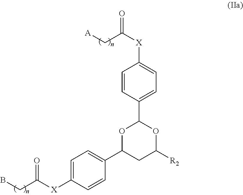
C1=CC(C2OC([R2])CC(C3=CC=C([X]C(CB)=O)C=C3)O2)=CC=C1[X]C(=O)C[A]
